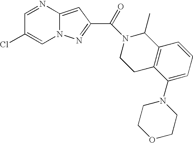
N1=CC(Cl)=CN2C1=CC(C(=O)N1CCC3=C(C1C)C=CC=C3N1CCOCC1)=N2
